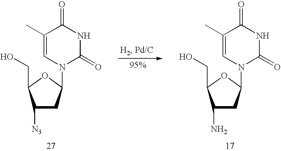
C1([N3])CC(N2C(=O)NC(=O)C(C)=C2)OC1CO.C1(N)CC(N2C(=O)NC(=O)C(C)=C2)OC1CO
